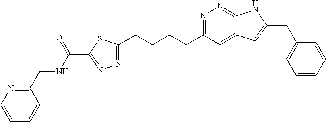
N1=C(CCCCC2=NN=C(C(NCC3=NC=CC=C3)=O)S2)C=C2C(=N1)NC(CC1=CC=CC=C1)=C2
